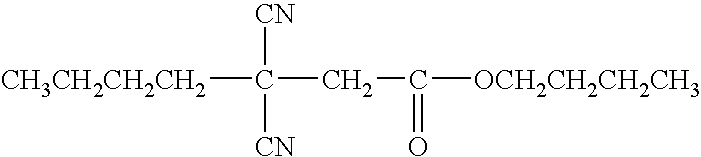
[CH3CH2CH2CH2]C([CN])([CN])CC(=O)[OCH2CH2CH2CH3]
